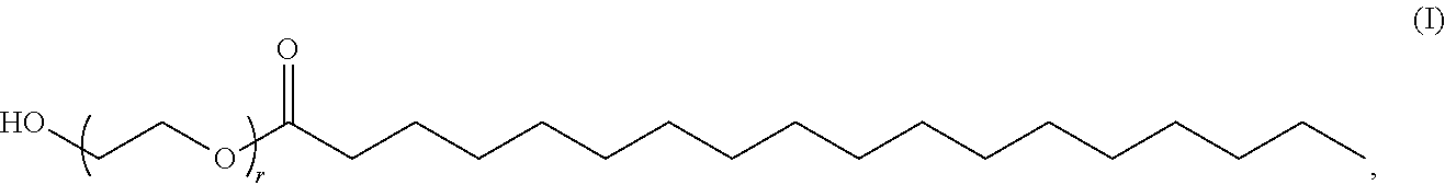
OCCOC(=O)CCCCCCCCCCCCCCCCC
